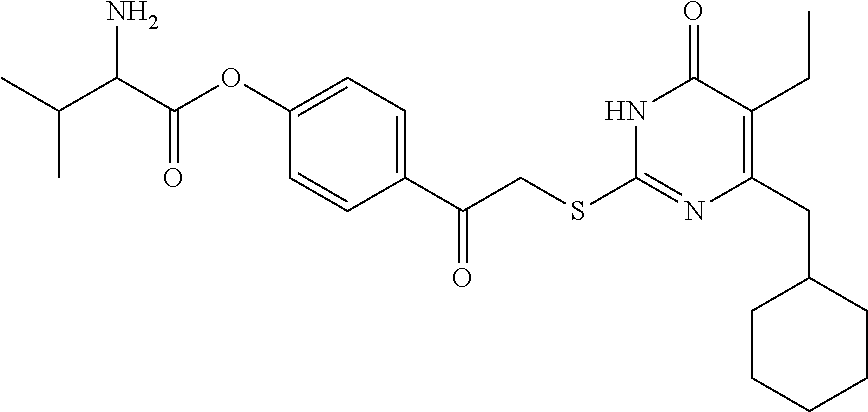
N1C(SCC(C2=CC=C(OC(C(C(C)C)N)=O)C=C2)=O)=NC(CC2CCCCC2)=C(CC)C1=O
